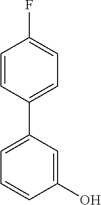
C1(O)=CC(C2=CC=C(F)C=C2)=CC=C1
